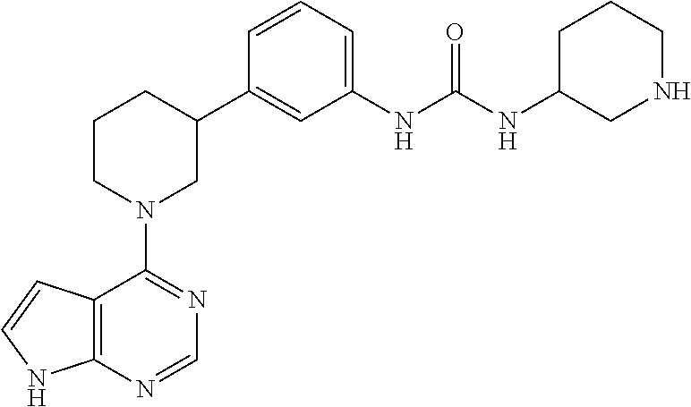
C12=C(NC=C1)N=CN=C2N1CC(C2=CC(NC(NC3CNCCC3)=O)=CC=C2)CCC1
